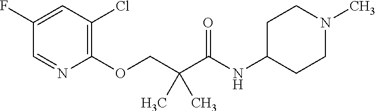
C1(F)=CC(Cl)=C(OCC(C(NC2CCN(C)CC2)=O)(C)C)N=C1
